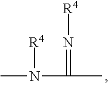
CN([R4])C(=N[R4])C
